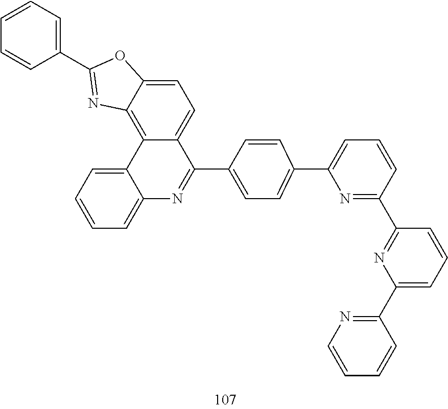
C1(C2=NC3=C4C(=CC=C3O2)C(C2=CC=C(C3=CC=CC(C5=NC(C6=NC=CC=C6)=CC=C5)=N3)C=C2)=NC2=CC=CC=C42)=CC=CC=C1
